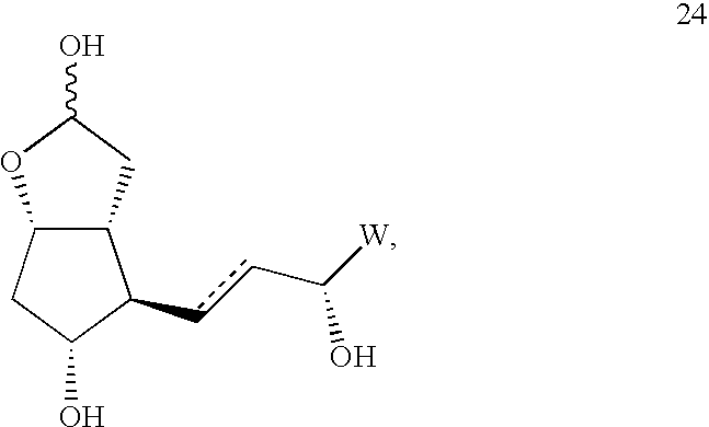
C12C(CC(O)O1)C(ccC([W])O)C(O)C2
